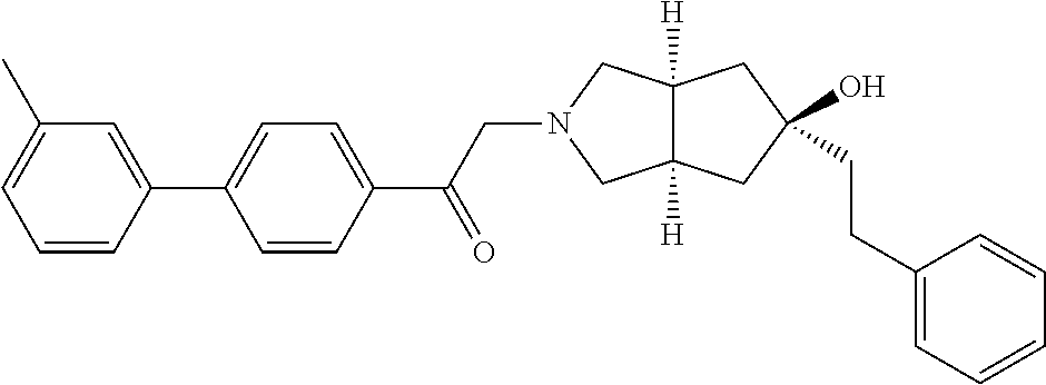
C1(C2=CC(C)=CC=C2)=CC=C(C(CN2CC3([H])C([H])(C2)CC(CCC2=CC=CC=C2)(O)C3)=O)C=C1
